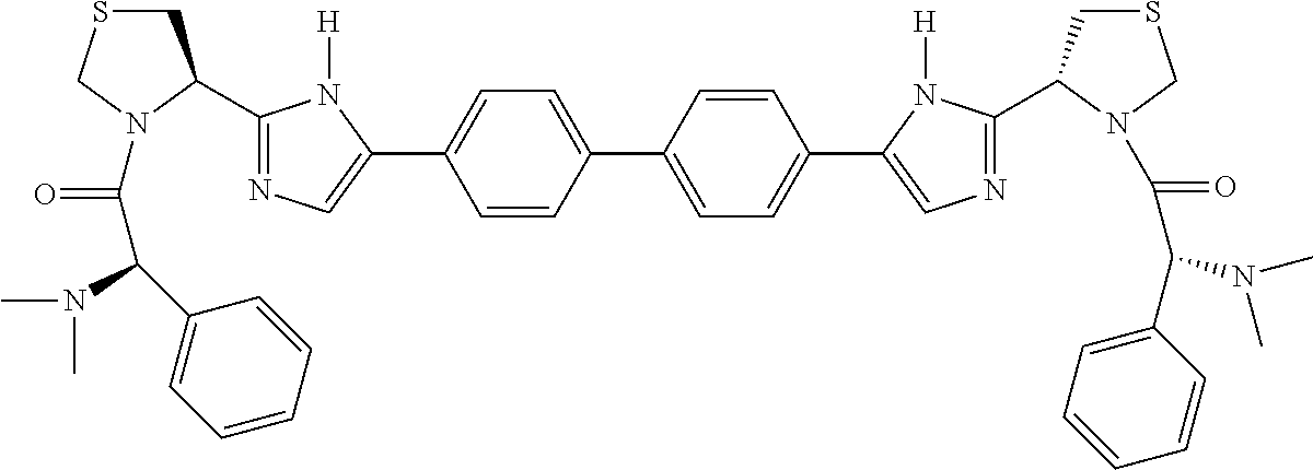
C1(C2CSCN2C(C(C2=CC=CC=C2)N(C)C)=O)=NC=C(C2=CC=C(C3=CC=C(C4=CN=C(C5CSCN5C(=O)C(C5=CC=CC=C5)N(C)C)N4[H])C=C3)C=C2)N1[H]
